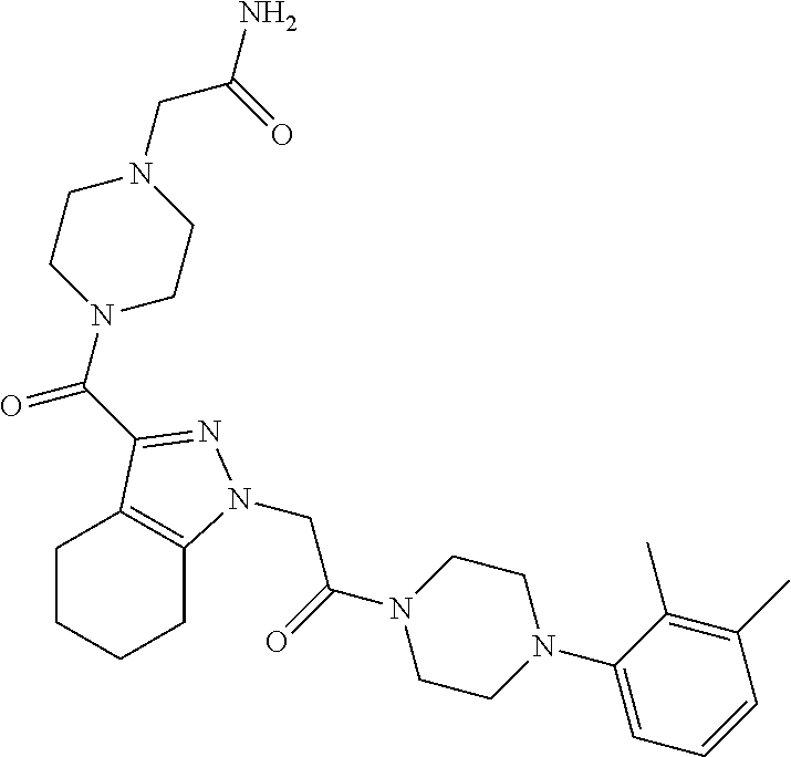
C(N1CCN(CC(N)=O)CC1)(=O)C1=NN(CC(N2CCN(C3=CC=CC(C)=C3C)CC2)=O)C2=C1CCCC2
